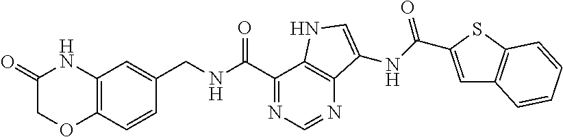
O=C1COC2=C(N1)C=C(CNC(C1=NC=NC3=C1NC=C3NC(=O)C1=CC3=C(S1)C=CC=C3)=O)C=C2
